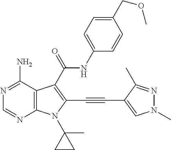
C12=C(C(N)=NC=N1)C(C(=O)NC1=CC=C(COC)C=C1)=C(C#CC1=CN(C)N=C1C)N2C1(C)CC1
